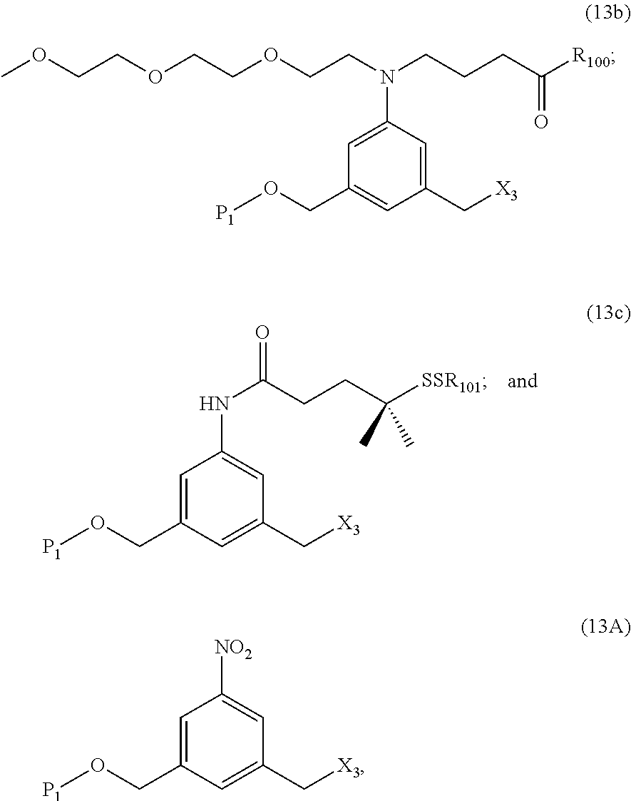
C1=C(CO[P1])C=C(C[X3])C=C1NC(CCC([SSR101])(C)C)=O.C1=C(N(CCOCCOCCOC)CCCC([R100])=O)C=C(C[X3])C=C1CO[P1].C1=C(CO[P1])C=C(C[X3])C=C1[NO2]
